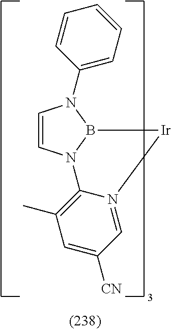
C1=CN2B(N1C1=CC=CC=C1)[Ir]N1=CC([CN])=CC(C)=C21
